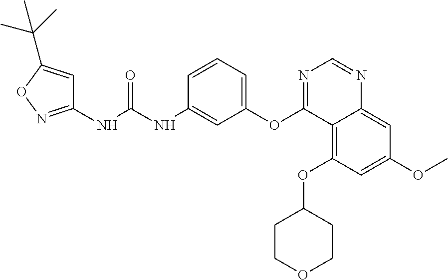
N(C(NC1=CC(OC2=NC=NC3=CC(OC)=CC(OC4CCOCC4)=C23)=CC=C1)=O)C1=NOC(C(C)(C)C)=C1
